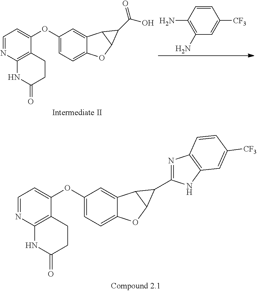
C12=CC=C(OC3=CC=NC4=C3CCC(=O)N4)C=C1C1C(O2)C1C(=O)O.C1=CC(N)=C(N)C=C1[CF3].C12=CC=C(OC3=CC=NC4=C3CCC(=O)N4)C=C1C1C(O2)C1C1=NC2=C(N1)C=C([CF3])C=C2
